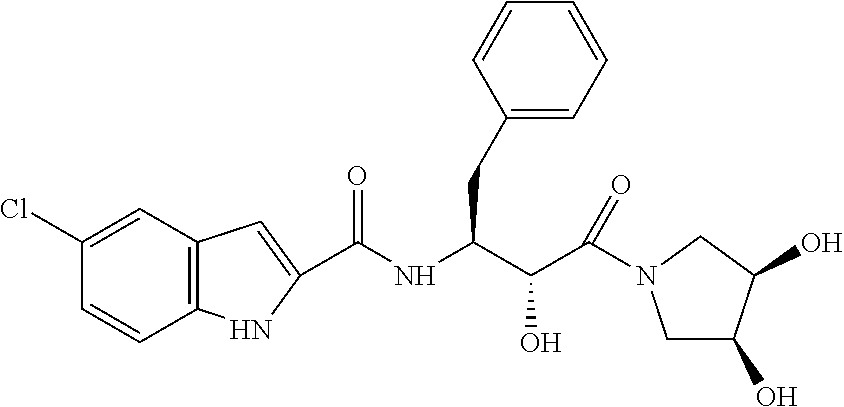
C12=C(C=C(Cl)C=C1)C=C(C(NC(C(C(=O)N1CC(O)C(O)C1)O)CC1=CC=CC=C1)=O)N2
